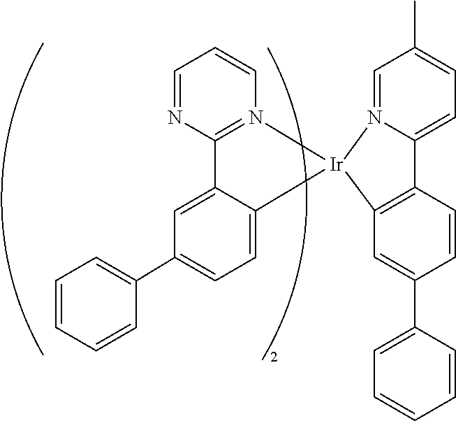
C1=CC=CC(C2=CC=C3C(=C2)C2=N(C=CC=N2)[Ir]32N3=CC(C)=CC=C3C3=C2C=C(C2=CC=CC=C2)C=C3)=C1
